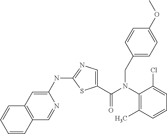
C1(NC2=NC=C(C(N(C3=C(C)C=CC=C3Cl)CC3=CC=C(OC)C=C3)=O)S2)=CC2=C(C=N1)C=CC=C2
